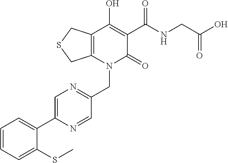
C(N1C(=O)C(C(NCC(O)=O)=O)=C(O)C2=C1CSC2)C1=NC=C(C2=CC=CC=C2SC)N=C1
